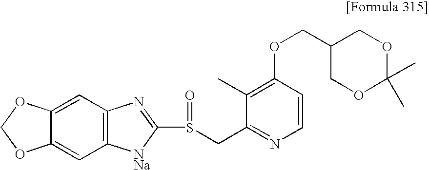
C1=C2C(=CC3=C1N=C(S(CC1=NC=CC(OCC4COC(C)(C)OC4)=C1C)=O)[NNa]3)OCO2
